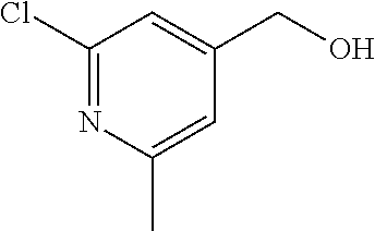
C1(Cl)=NC(C)=CC(CO)=C1
